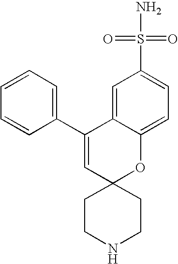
C1=CC=C(C2=CC3(OC4=CC=C(S(=O)(=O)N)C=C24)CCNCC3)C=C1
